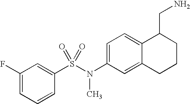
C1(F)=CC=CC(S(N(C2=CC=C3C(=C2)CCCC3CN)C)(=O)=O)=C1
